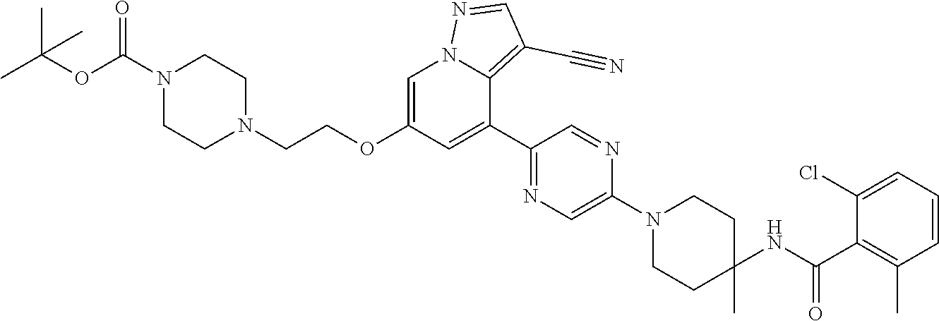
C1(C2=CC(OCCN3CCN(C(OC(C)(C)C)=O)CC3)=CN3C2=C(C#N)C=N3)=NC=C(N2CCC(NC(C3=C(C)C=CC=C3Cl)=O)(C)CC2)N=C1
